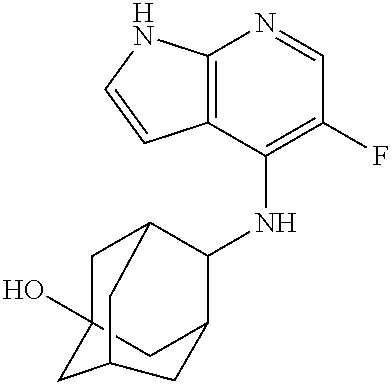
C12=C(C(NC3C4CC5(O)CC3CC(C5)C4)=C(F)C=N1)C=CN2
